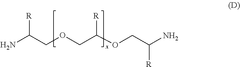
NC(COCC(OCC(N)[R])[R])[R]
